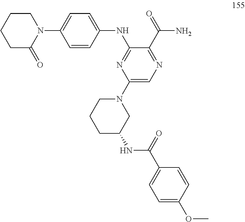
C1=CC(NC2=NC(N3CCCC(NC(C4=CC=C(OC)C=C4)=O)C3)=CN=C2C(=O)N)=CC=C1N1CCCCC1=O
